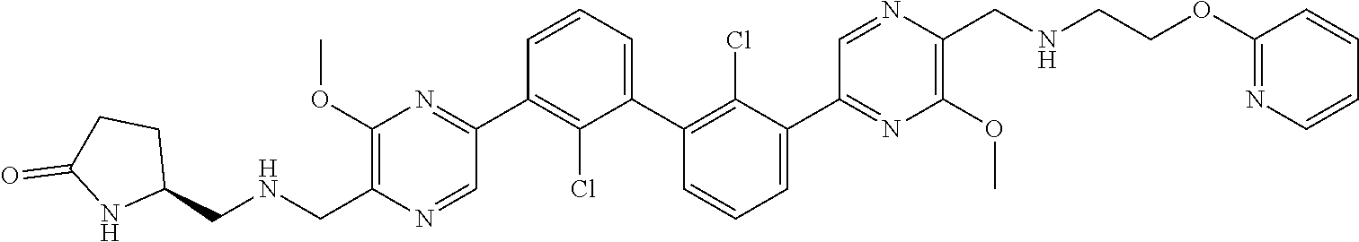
C1(C2=NC(OC)=C(C[HN]CC3CCC(=O)N3)N=C2)=C(Cl)C(C2=C(Cl)C(C3=NC(OC)=C(CNCCOC4=NC=CC=C4)N=C3)=CC=C2)=CC=C1
